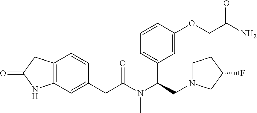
C12=C(C=C(CC(N(C(CN3CCC(F)C3)C3=CC=CC(OCC(=O)N)=C3)C)=O)C=C1)NC(=O)C2
